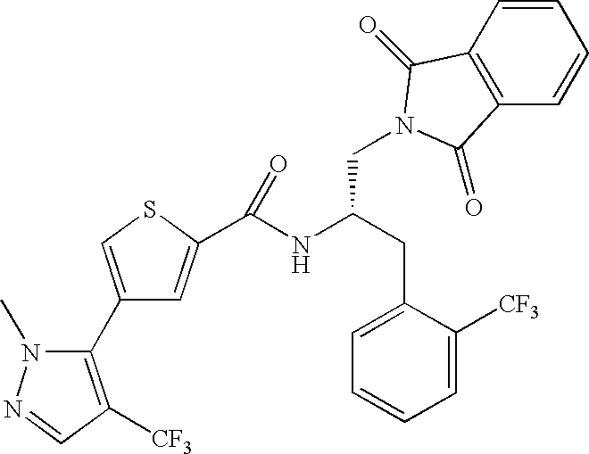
C1(C2=C([CF3])C=NN2C)=CSC(C(NC(CC2=CC=CC=C2[CF3])CN2C(=O)C3=C(C=CC=C3)C2=O)=O)=C1
